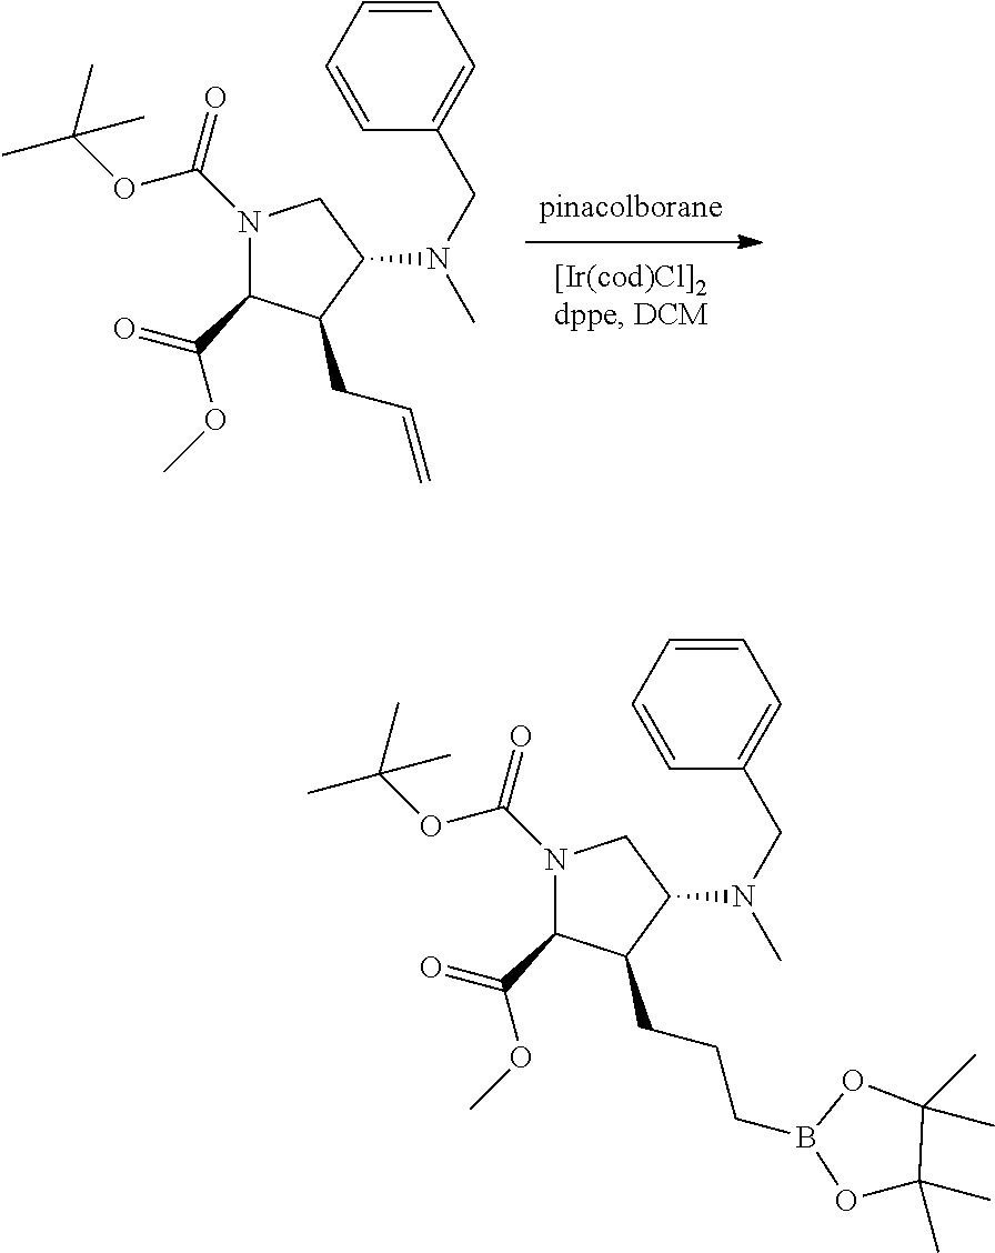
N1(C(=O)OC(C)(C)C)C(C(=O)OC)C(CC=C)C(N(CC2=CC=CC=C2)C)C1.N1(C(=O)OC(C)(C)C)C(C(=O)OC)C(CCCB2OC(C)(C)C(C)(C)O2)C(N(CC2=CC=CC=C2)C)C1
